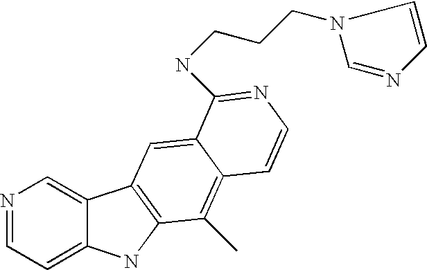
N1=CC=C2C(=C1)C1=C(N2)C(C)=C2C(=C1)C(NCCCN1C=NC=C1)=NC=C2
